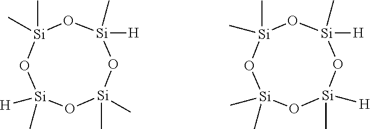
O1[Si](C)([H])O[Si](C)(C)O[Si](C)([H])O[Si]1(C)C.O1[Si](C)(C)O[Si](C)([H])O[Si](C)([H])O[Si]1(C)C
